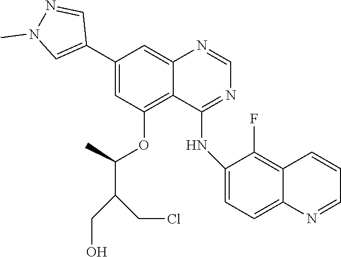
C1=NC2=CC(C3=CN(C)N=C3)=CC(OC(C)C(CO)CCl)=C2C(NC2=CC=C3C(=C2F)C=CC=N3)=N1
